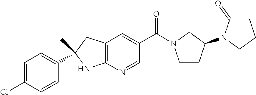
C12=C(N=CC(C(=O)N3CCC(N4CCCC4=O)C3)=C1)NC(C1=CC=C(Cl)C=C1)(C)C2
